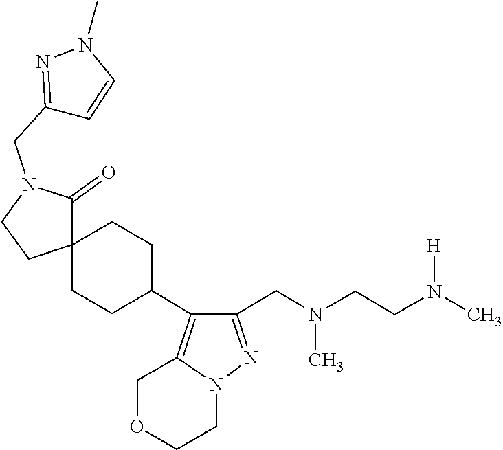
CN(CC1=NN2CCOCC2=C1C1CCC2(CC1)C(=O)N(CC1=NN(C)C=C1)CC2)CCN([H])C
